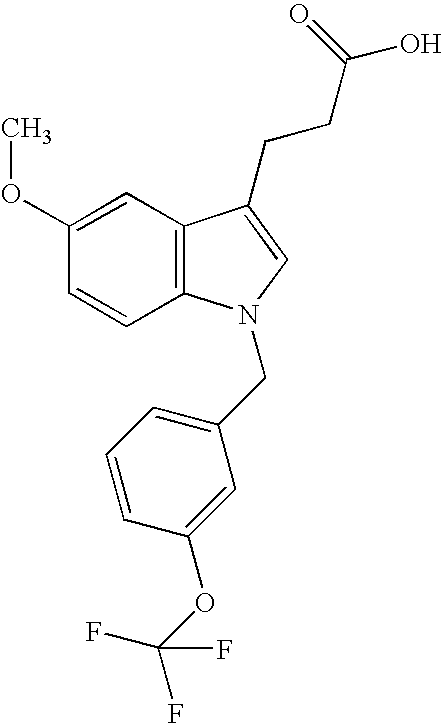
C1(OC)=CC2=C(C=C1)N(CC1=CC=CC(OC(F)(F)F)=C1)C=C2CCC(O)=O
